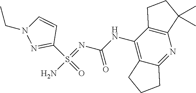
NS(=NC(NC1=C2C(=NC3=C1CCC3(C)C)CCC2)=O)(C1=NN(CC)C=C1)=O
